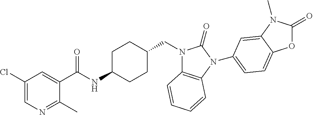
C1(Cl)=CN=C(C)C(C(NC2CCC(CN3C4=C(N(C5=CC=C6OC(=O)N(C)C6=C5)C3=O)C=CC=C4)CC2)=O)=C1
